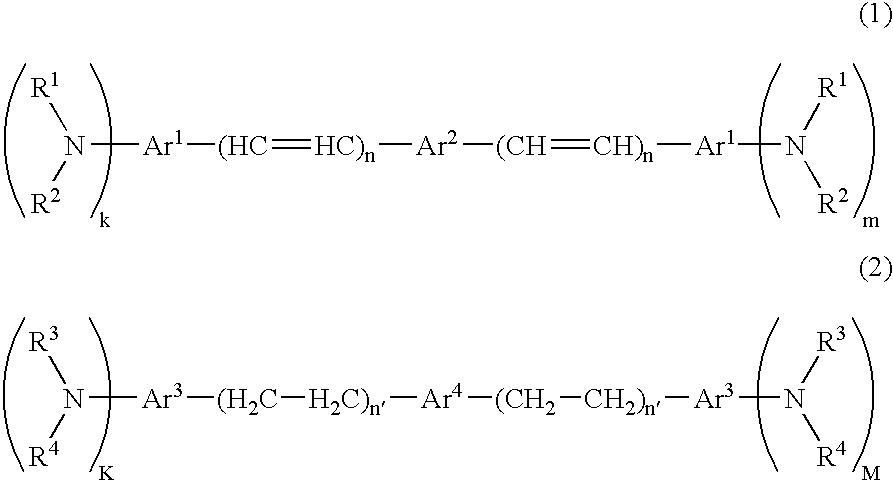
[R1]N([R2])[Ar1][(HC]=[HC)n][Ar2][(CH]=[CH)n][Ar1]N([R1])[R2].[R3]N([R4])[Ar3][(H2C][H2C)n][Ar4][(CH2][CH2)n][Ar3]N([R3])[R4]
